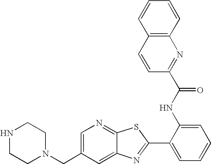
C1=C(CN2CCNCC2)C=C2C(=N1)SC(C1=CC=CC=C1NC(C1=NC3=C(C=C1)C=CC=C3)=O)=N2
